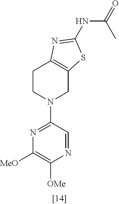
C1CN(C2=NC([MeO])=C([OMe])N=C2)CC2=C1N=C(NC(=O)C)S2
